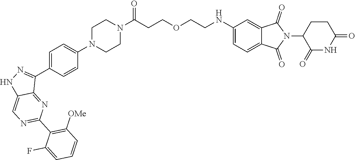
C1CN(C2=CC=C(C3=NNC4=CN=C(C5=C([OMe])C=CC=C5F)N=C34)C=C2)CCN1C(CCOCCNC1=CC=C2C(=C1)C(=O)N(C1C(=O)NC(=O)CC1)C2=O)=O
